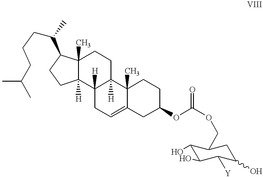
C12(C)C([H])(C3([H])C([H])(CC1)C1(C)C(=CC3)CC(OC(OCC3C(O)C(O)C([Y])C(O)C3)=O)CC1)CCC2C(C)CCCC(C)C
